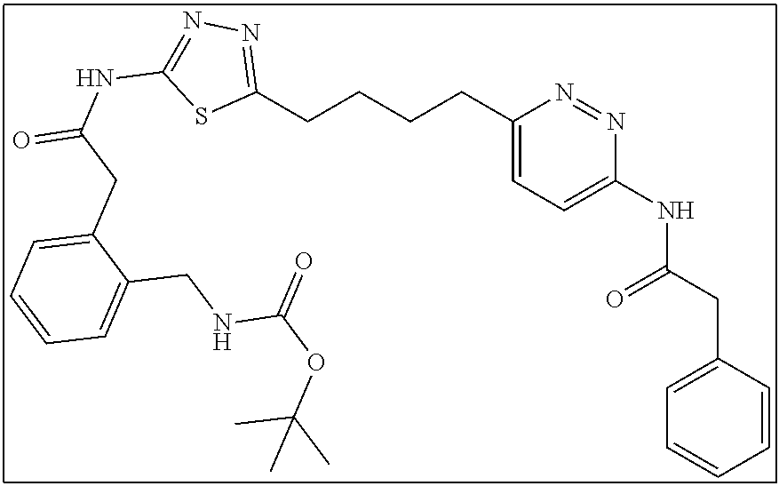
C1(CCCCC2=NN=C(NC(=O)CC3=CC=CC=C3CNC(OC(C)(C)C)=O)S2)=CC=C(NC(CC2=CC=CC=C2)=O)N=N1
